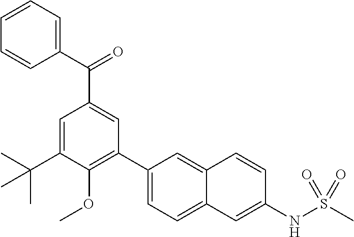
C1(C(C2=CC(C3=CC=C4C(=C3)C=CC(NS(C)(=O)=O)=C4)=C(OC)C(C(C)(C)C)=C2)=O)=CC=CC=C1
